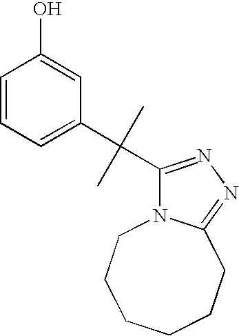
C1=CC=C(C(C2=NN=C3N2CCCCCC3)(C)C)C=C1O
